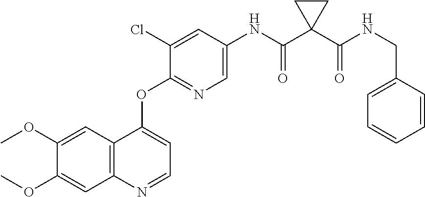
C1=C(OC)C(OC)=CC2=C1C(OC1=NC=C(NC(C3(C(NCC4=CC=CC=C4)=O)CC3)=O)C=C1Cl)=CC=N2
